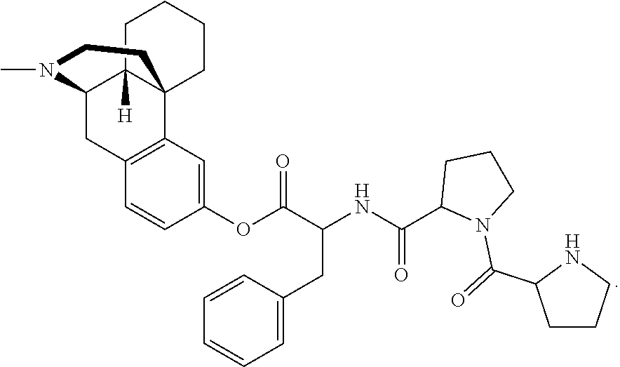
CN1C2CC3=C(C=C(OC(C(CC4=CC=CC=C4)NC(=O)C4N(C(=O)C5CCCN5)CCC4)=O)C=C3)C3(C2([H])CCCC3)CC1
